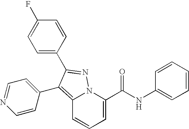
C12=C(C3=CC=NC=C3)C(C3=CC=C(F)C=C3)=NN1C(C(NC1=CC=CC=C1)=O)=CC=C2
